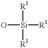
O[Si]([R1])([R1])[R1]
